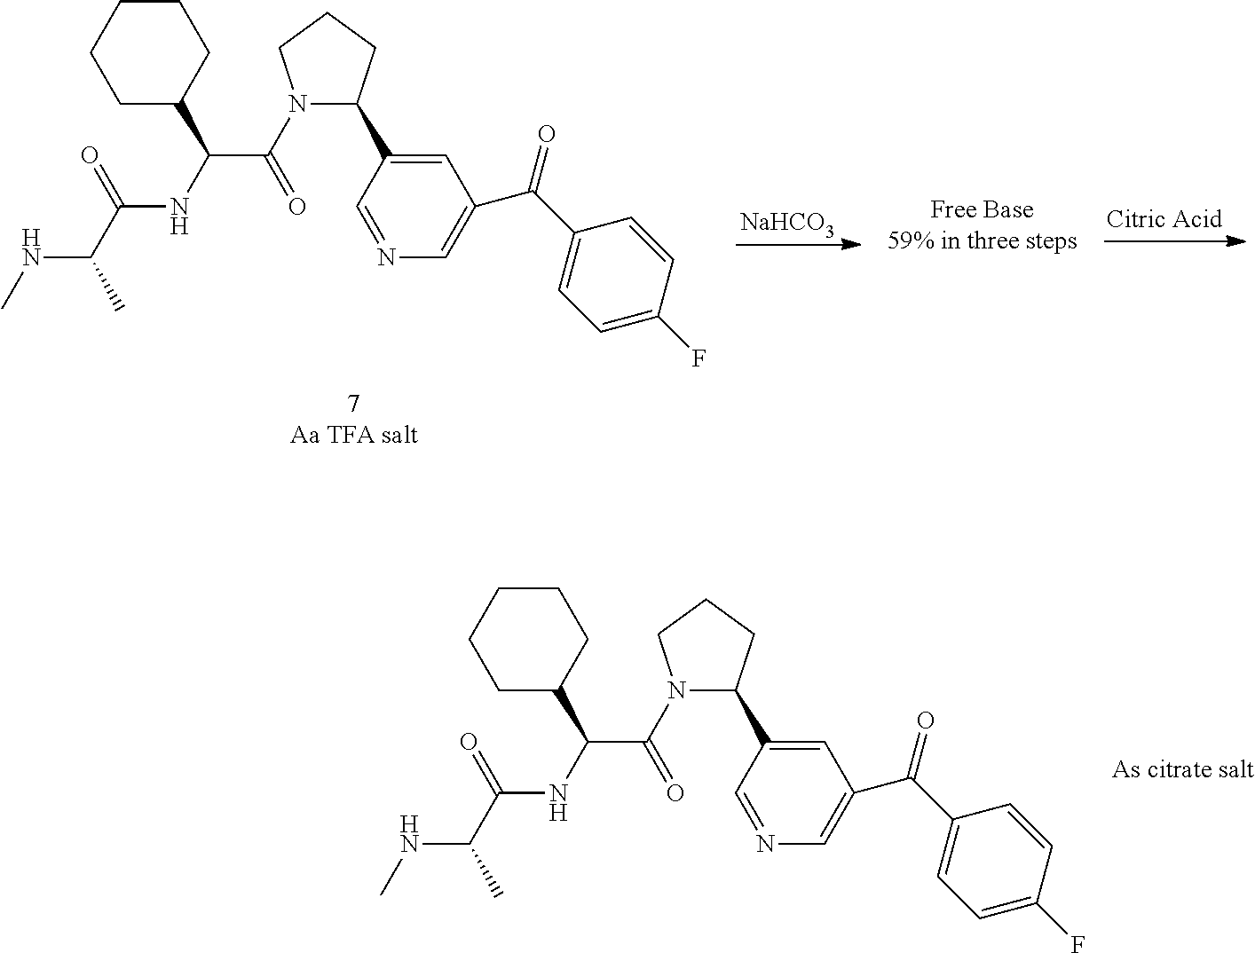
C1C(C(C(=O)N2C(C3=CC(C(C4=CC=C(F)C=C4)=O)=CN=C3)CCC2)NC(C(C)NC)=O)CCCC1.[NaHCO3].C1C(C(C(=O)N2C(C3=CC(C(C4=CC=C(F)C=C4)=O)=CN=C3)CCC2)NC(C(C)NC)=O)CCCC1
